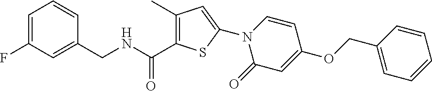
C1(C(NCC2=CC(F)=CC=C2)=O)=C(C)C=C(N2C(=O)C=C(OCC3=CC=CC=C3)C=C2)S1
